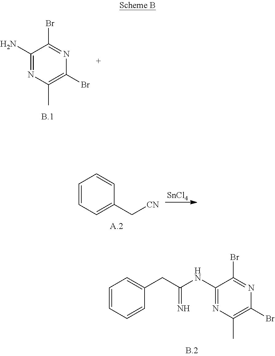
C1(N)=NC(C)=C(Br)N=C1Br.C1=CC=C(C[CN])C=C1.[SnCl4].C1=CC=CC(CC(=N)NC2=NC(C)=C(Br)N=C2Br)=C1
